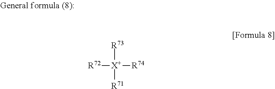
[R72][X+]([R74])([R73])[R71]
